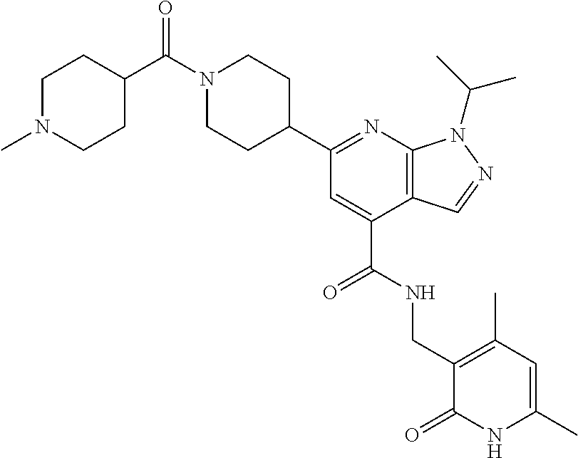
N1=C(C2CCN(C(=O)C3CCN(C)CC3)CC2)C=C(C(NCC2=C(C)C=C(C)NC2=O)=O)C2=C1N(C(C)C)N=C2
